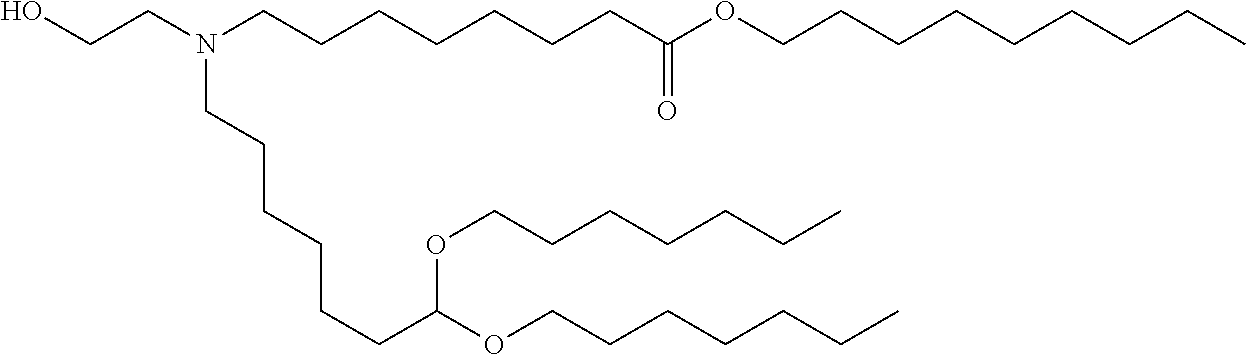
C(CCCC)CCOC(CCCCCCN(CCCCCCCC(=O)OCCCCCCCCC)CCO)OCCCCCCC
